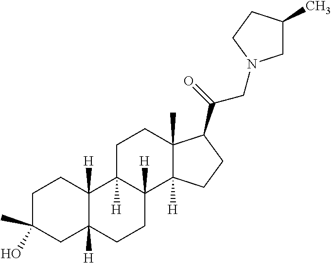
C1C(O)(C)CC2([H])C([H])(C1)C1([H])C([H])(CC2)C2([H])C(C)(CC1)C(C(=O)CN1CC(C)CC1)CC2
